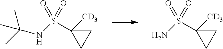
C(NS(C1([CD3])CC1)(=O)=O)(C)(C)C.NS(C1([CD3])CC1)(=O)=O
